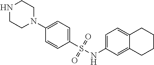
N1CCN(C2=CC=C(S(NC3=CC=C4C(=C3)CCCC4)(=O)=O)C=C2)CC1
